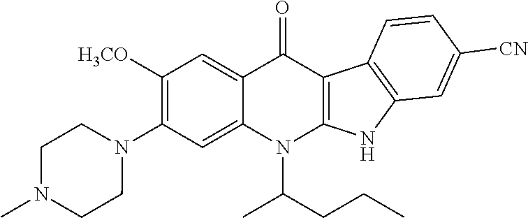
N1(C2=C([H3CO])C=C3C(=C2)N(C(CCC)C)C2=C(C3=O)C3=C(N2)C=C([CN])C=C3)CCN(C)CC1
